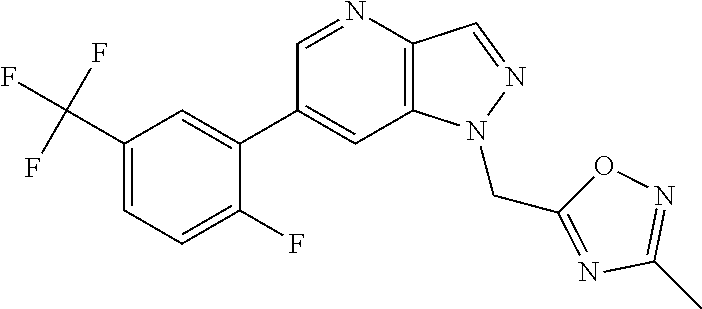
C1(C2=CC(C(F)(F)F)=CC=C2F)=CC2=C(C=NN2CC2=NC(C)=NO2)N=C1
